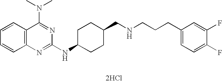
C1=CC2=C(C=C1)N=C(NC1CCC(CNCCCC3=CC=C(F)C(F)=C3)CC1)N=C2N(C)C.[2HCl]
